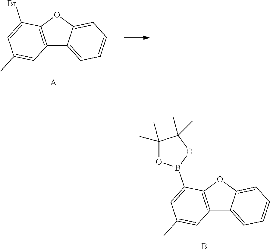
C12=C(OC3=CC=CC=C13)C(Br)=CC(C)=C2.[A].C12=C(OC3=CC=CC=C13)C(B1OC(C)(C)C(C)(C)O1)=CC(C)=C2.B
